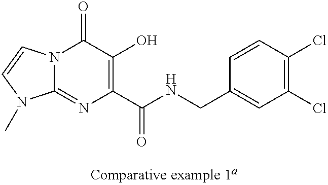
N12C(=NC(C(NCC3=CC(Cl)=C(Cl)C=C3)=O)=C(O)C1=O)N(C)C=C2
